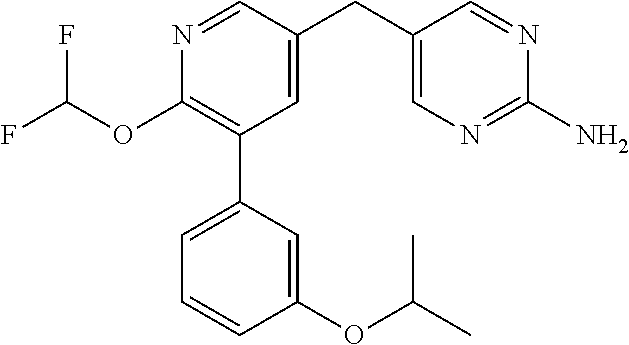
C1(OC(F)F)=C(C2=CC=CC(OC(C)C)=C2)C=C(CC2=CN=C(N)N=C2)C=N1
